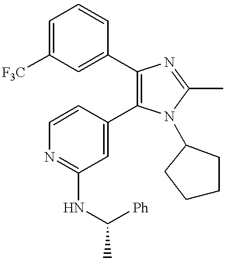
C1=C([F3C])C=C(C2=C(C3=CC(NC(C)[Ph])=NC=C3)N(C3CCCC3)C(C)=N2)C=C1
